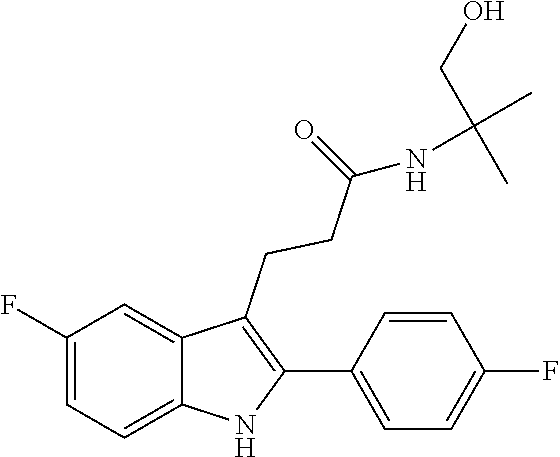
C1(CCC(=O)NC(C)(C)CO)=C(C2=CC=C(F)C=C2)NC2=CC=C(F)C=C12
